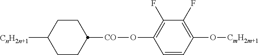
C1(F)=C(O[CO]C2CCC([CnH2n+1])CC2)C=CC(O[CmH2m+1])=C1F
